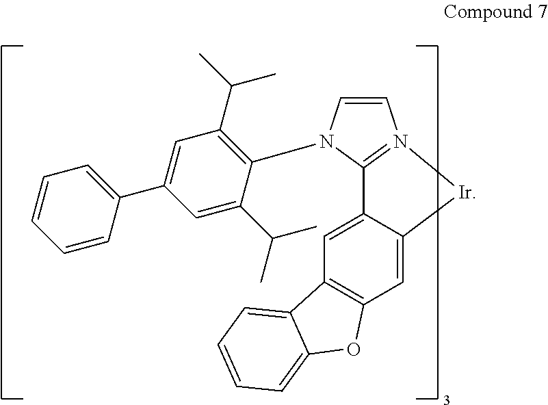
C1=C2C(=CC3=C1OC1=CC=CC=C31)C1=N(C=CN1C1=C(C(C)C)C=C(C3=CC=CC=C3)C=C1C(C)C)[Ir]2
